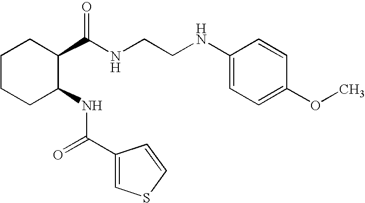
C1CCC(NC(C2=CSC=C2)=O)C(C(NCCNC2=CC=C(OC)C=C2)=O)C1
